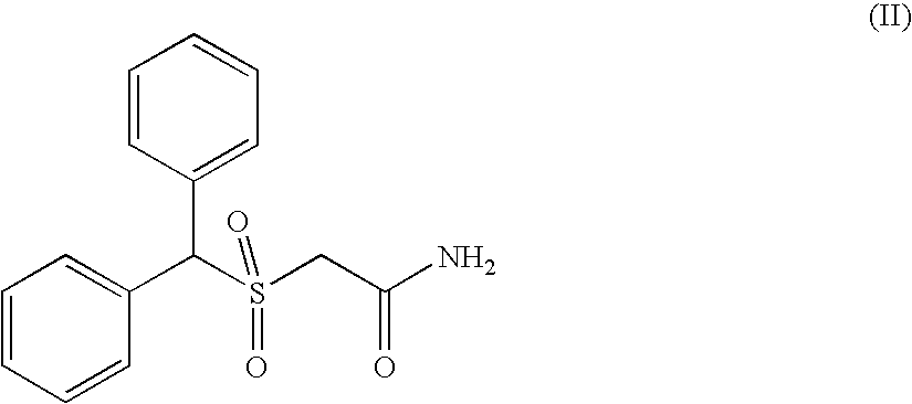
C1(C(S(CC(N)=O)(=O)=O)C2=CC=CC=C2)=CC=CC=C1
